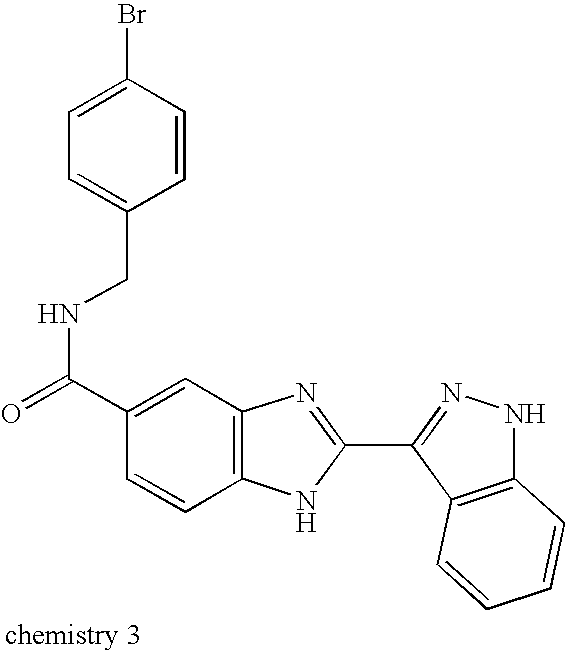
N(C(C1=CC2=C(C=C1)NC(C1=NNC3=C1C=CC=C3)=N2)=O)CC1=CC=C(Br)C=C1
